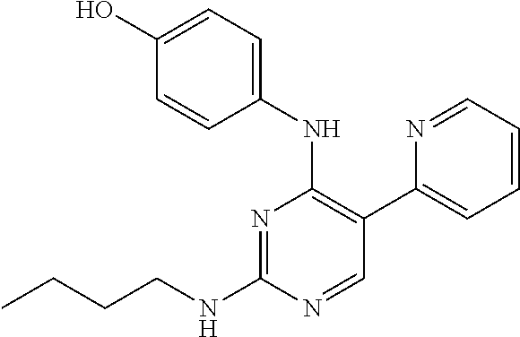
N1=C(NCCCC)N=CC(C2=CC=CC=N2)=C1NC1=CC=C(O)C=C1
